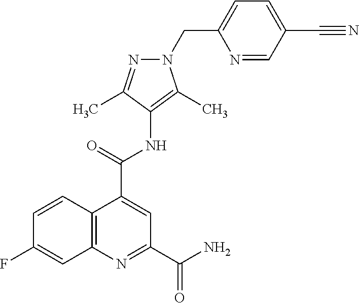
N1=CC(C#N)=CC=C1CN1C(C)=C(NC(C2=CC(C(N)=O)=NC3=C2C=CC(F)=C3)=O)C(C)=N1
